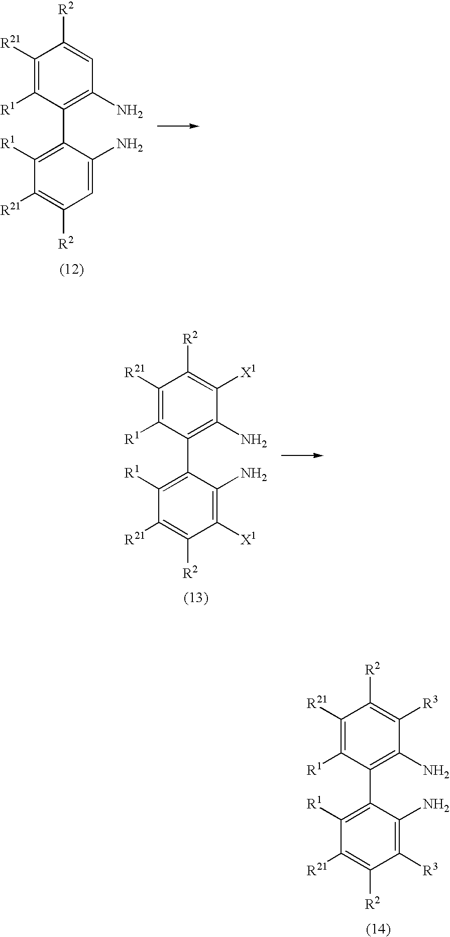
C1([R21])=C([R1])C(C2=C([R1])C([R21])=C([R2])C([X1])=C2N)=C(N)C([X1])=C1[R2].C1([R21])=C([R1])C(C2=C([R1])C([R21])=C([R2])C([R3])=C2N)=C(N)C([R3])=C1[R2].C1(C2=C([R1])C([R21])=C([R2])C=C2N)=C(N)C=C([R2])C([R21])=C1[R1]
